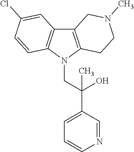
C12=C(N(CC(C3=CC=CN=C3)(O)C)C3=C1C=C(Cl)C=C3)CCN(C)C2
